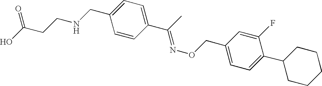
C(C)(=NOCC1=CC=C(C2CCCCC2)C(F)=C1)C1=CC=C(CNCCC(O)=O)C=C1
